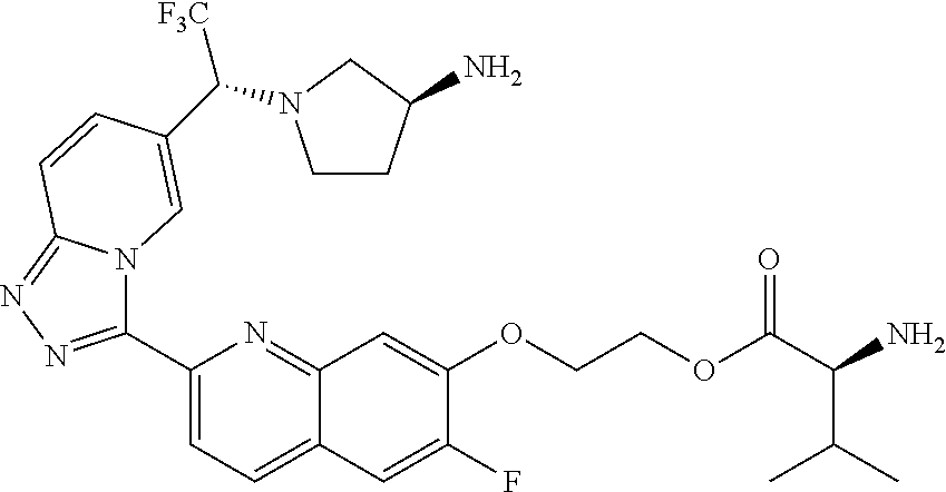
C1(C2=NN=C3N2C=C(C([F3C])N2CCC(N)C2)C=C3)=CC=C2C(=N1)C=C(OCCOC(C(N)C(C)C)=O)C(F)=C2
